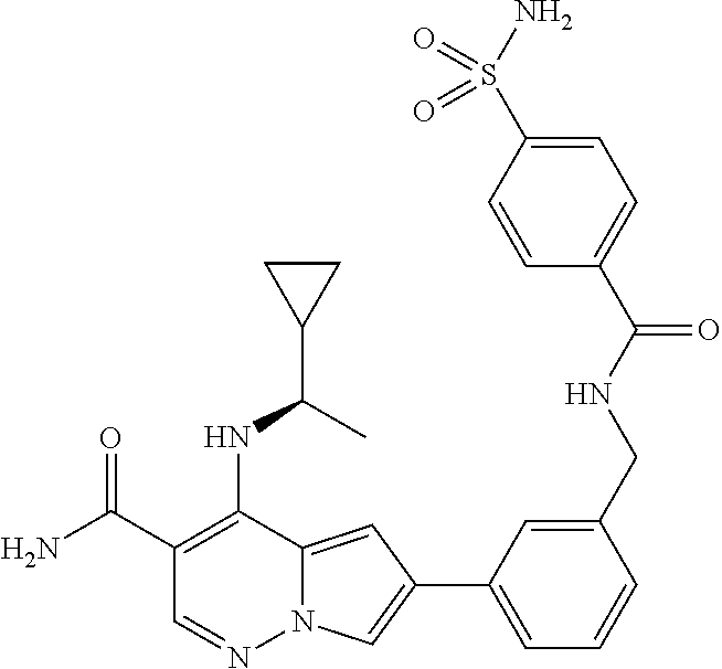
C1(C(N)=O)=C(NC(C2CC2)C)C2=CC(C3=CC=CC(CNC(=O)C4=CC=C(S(N)(=O)=O)C=C4)=C3)=CN2N=C1
